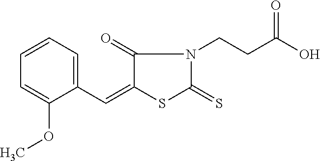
C1(C=C2C(=O)N(CCC(O)=O)C(=S)S2)=CC=CC=C1OC
